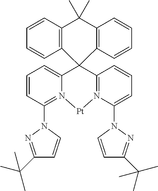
C12(C3=CC=CC(N4N=C(C(C)(C)C)C=C4)=N3[Pt]N3=C1C=CC=C3N1C=CC(C(C)(C)C)=N1)C1=C(C(C)(C)C3=C2C=CC=C3)C=CC=C1
